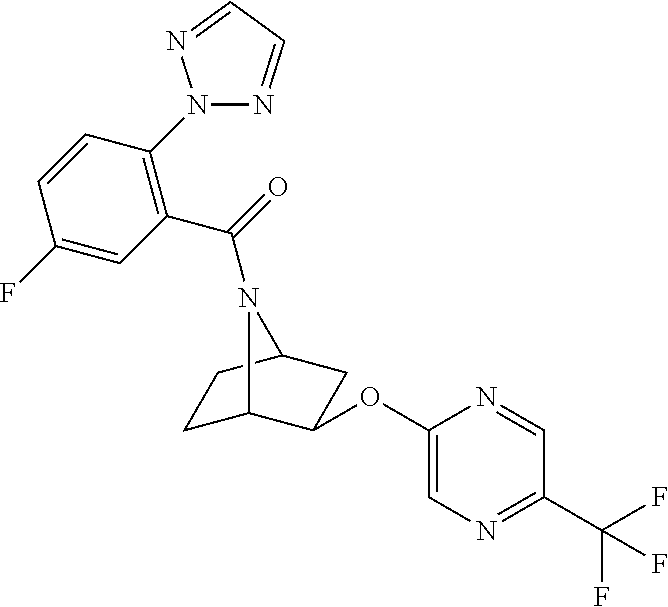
C1(OC2C3CCC(C2)N3C(=O)C2=C(N3N=CC=N3)C=CC(F)=C2)=CN=C(C(F)(F)F)C=N1
